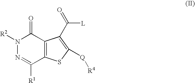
N1([R2])N=C([R1])C2=C(C1=O)C(C(=O)[L])=C([Q][R4])S2
